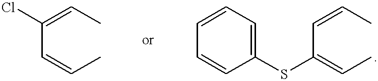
C(C=CC)(=CC)Cl.C1=CC=C(SC(=CC)C=CC)C=C1
